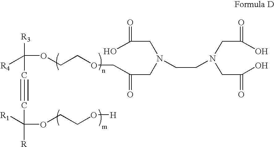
[R3]C(OCCOCC(CN(CC(=O)O)CCN(CC(=O)O)CC(=O)O)=O)(C#CC(OCCO[H])([R])[R1])[R4]
